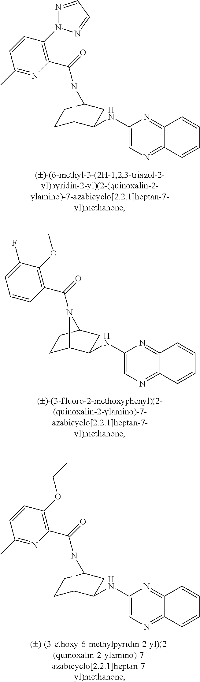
C12=NC=C(NC3C4CCC(C3)N4C(=O)C3=C(N4N=CC=N4)C=CC(C)=N3)N=C1C=CC=C2.C12=NC=C(NC3C4CCC(C3)N4C(=O)C3=C(OC)C(F)=CC=C3)N=C1C=CC=C2.C12=NC=C(NC3C4CCC(C3)N4C(=O)C3=C(OCC)C=CC(C)=N3)N=C1C=CC=C2
